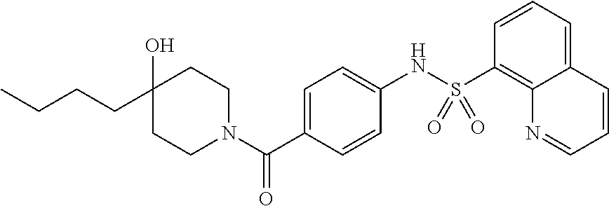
C(C1(O)CCN(C(C2=CC=C(NS(C3=C4C(=CC=C3)C=CC=N4)(=O)=O)C=C2)=O)CC1)CCC
